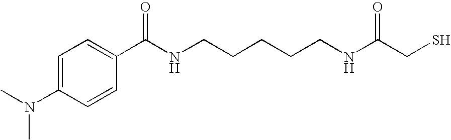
C1(C(NCCCCCNC(CS)=O)=O)=CC=C(N(C)C)C=C1
